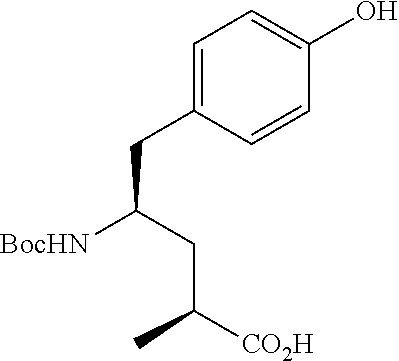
C1=C(CC(CC(C)[CO2H])[BocHN])C=CC(O)=C1
